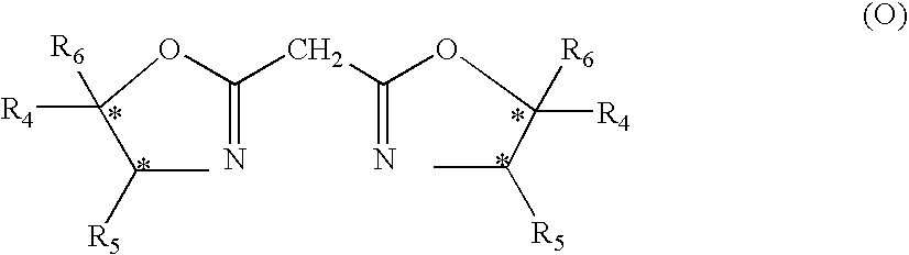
O(C(CC(OC([R4])([R6])C(C)[R5])=N)=N)C([R4])([R6])C(C)[R5]
